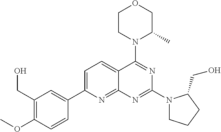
C1=C(C2=CC(CO)=C(OC)C=C2)N=C2C(=C1)C(N1C(C)COCC1)=NC(N1CCCC1CO)=N2
